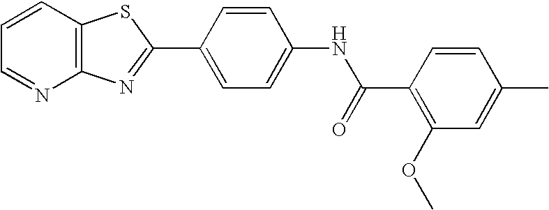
C12=C(C=CC=N1)SC(C1=CC=C(NC(C3=C(OC)C=C(C)C=C3)=O)C=C1)=N2
